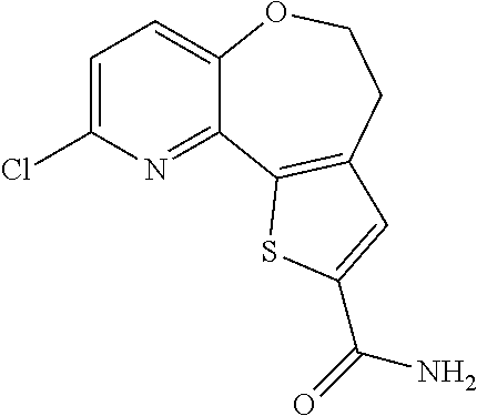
C1=C(Cl)N=C2C(=C1)OCCC1=C2SC(C(=O)N)=C1
